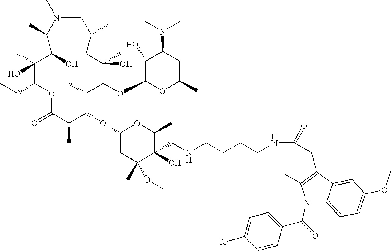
O1C(=O)C(C)C(OC2CC(C)(OC)C(O)(CNCCCCNC(=O)CC3=C(C)N(C(=O)C4=CC=C(Cl)C=C4)C4=CC=C(OC)C=C43)C(C)O2)C(C)C(OC2OC(C)CC(N(C)C)C2O)C(C)(O)CC(C)CN(C)C(C)C(O)C(O)(C)C1CC
